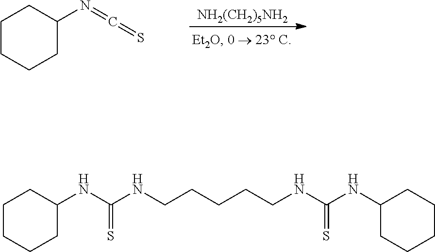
C1CCCC(N=C=S)C1.[NH2(CH2)5NH2].C1CCCC(NC(NCCCCCNC(NC2CCCCC2)=S)=S)C1
